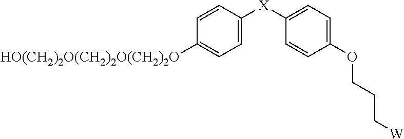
C1=CC([X]C2=CC=C(OCCC[W])C=C2)=CC=C1[HO(CH2)2O(CH2)2O(CH2)2O]
